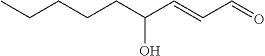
CCCCCC(C=CC=O)O
